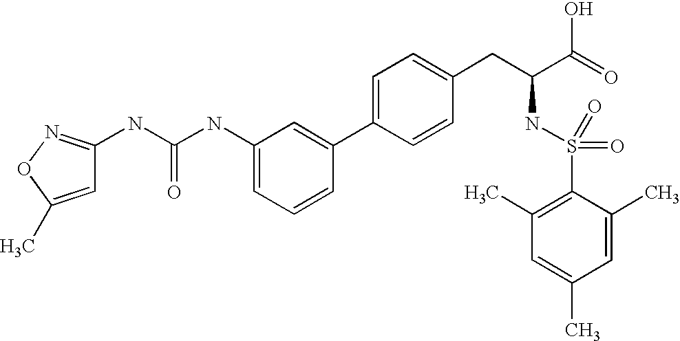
N(C(=O)NC1=CC=CC(C2=CC=C(CC(NS(=O)(=O)C3=C(C)C=C(C)C=C3C)C(O)=O)C=C2)=C1)C1=NOC(C)=C1
